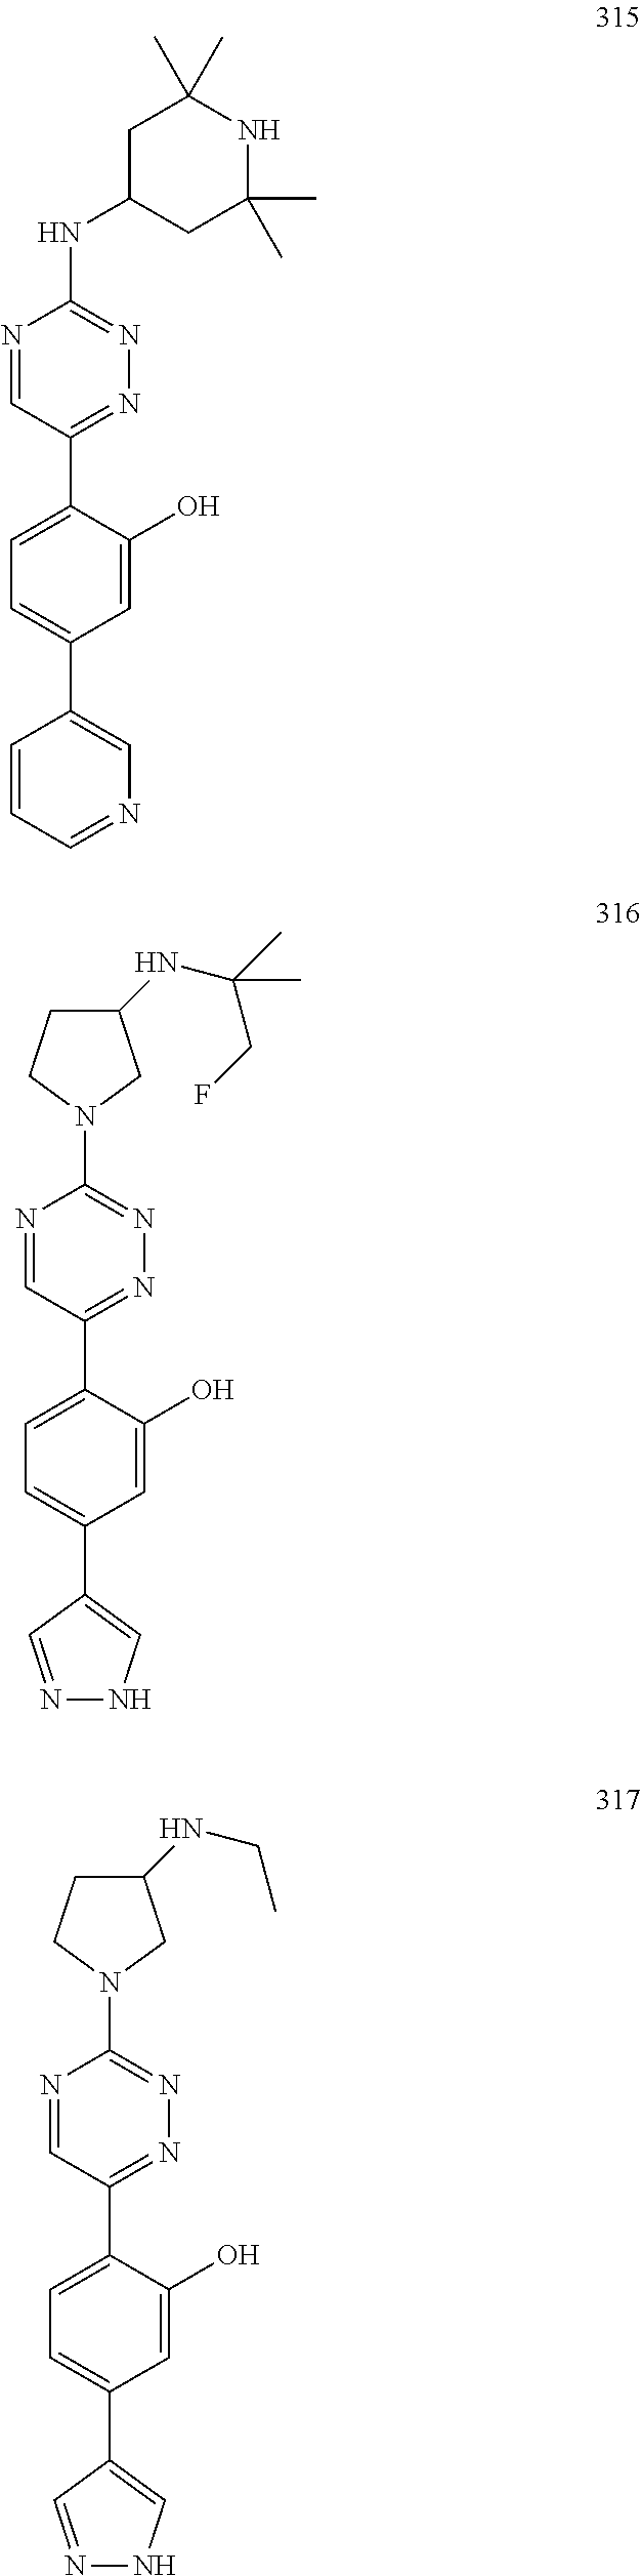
N1=C(C2=CC=C(C3=CN=CC=C3)C=C2O)C=NC(NC2CC(C)(C)NC(C)(C)C2)=N1.N1=C(C2=CC=C(C3=CNN=C3)C=C2O)C=NC(N2CC(NC(C)(CF)C)CC2)=N1.N1=C(C2=CC=C(C3=CNN=C3)C=C2O)C=NC(N2CC(NCC)CC2)=N1
